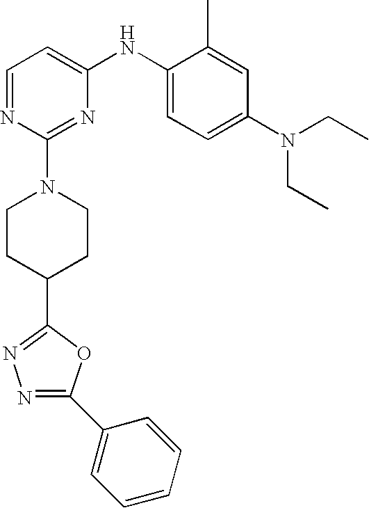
C1=NC(N2CCC(C3=NN=C(C4=CC=CC=C4)O3)CC2)=NC(NC2=CC=C(N(CC)CC)C=C2C)=C1
